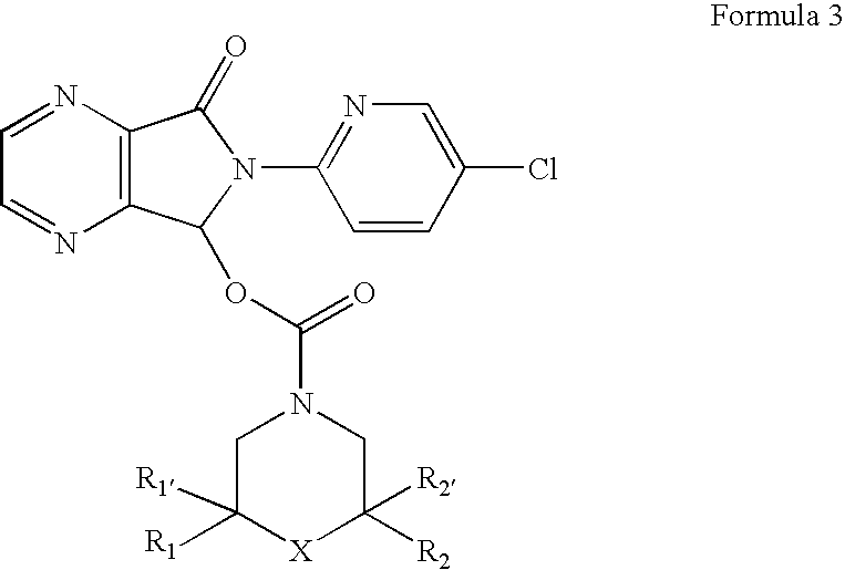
C1=NC2=C(N=C1)C(OC(=O)N1CC([R1])([R1])[X]C([R2])([R2])C1)N(C1=NC=C(Cl)C=C1)C2=O
